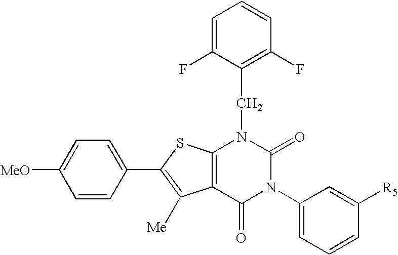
C1=CC(C2=C([Me])C3=C(S2)N(CC2=C(F)C=CC=C2F)C(=O)N(C2=CC=CC([R5])=C2)C3=O)=CC=C1[MeO]
